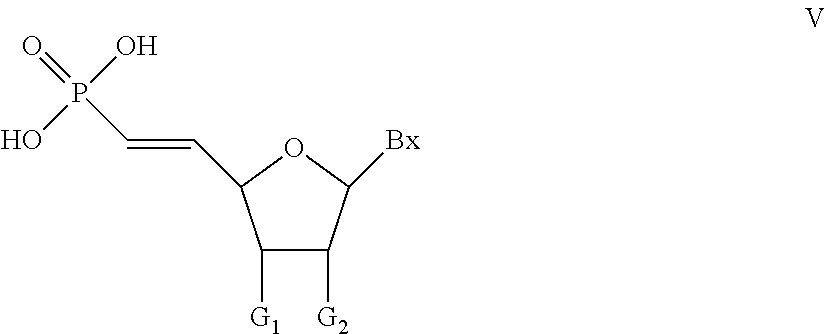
O1C(C=CP(=O)(O)O)C([G1])C([G2])C1[Bx]
